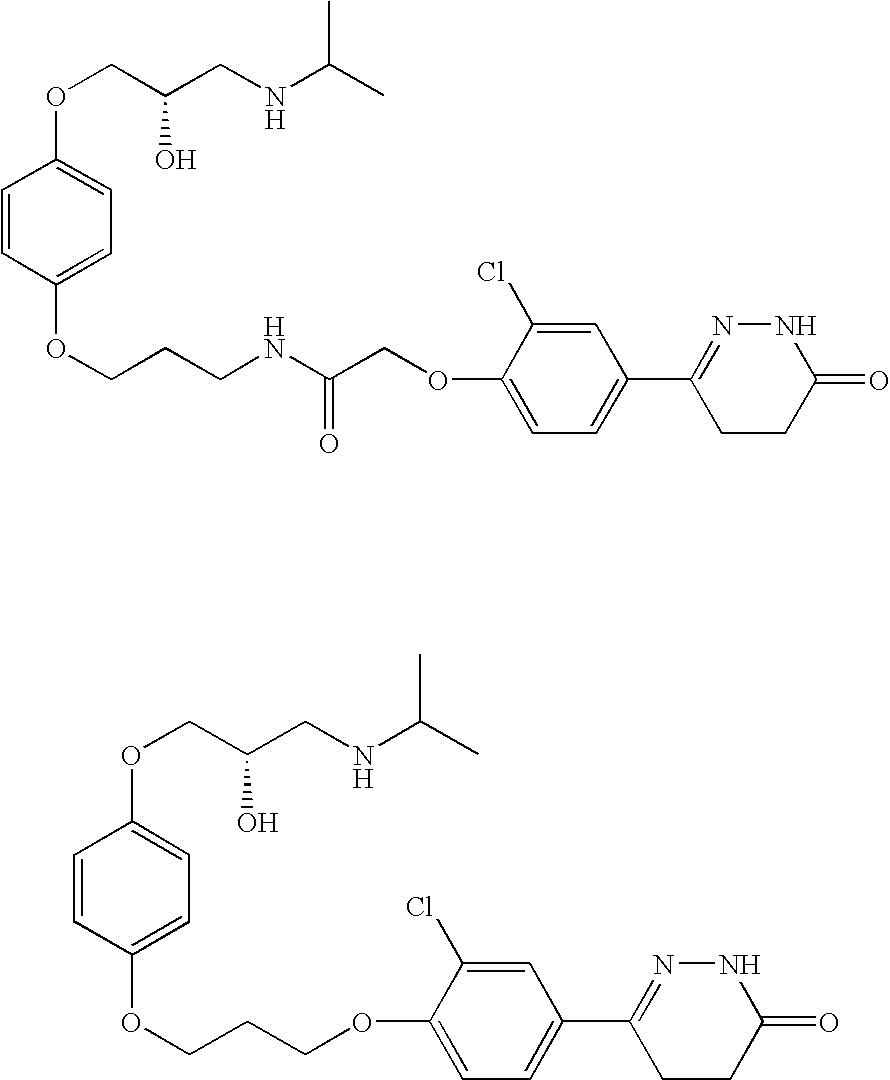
C1=CC(OCCCOC2=CC=C(C3=NNC(=O)CC3)C=C2Cl)=CC=C1OCC(CNC(C)C)O.C1=CC(OCCCNC(COC2=CC=C(C3=NNC(=O)CC3)C=C2Cl)=O)=CC=C1OCC(CNC(C)C)O
